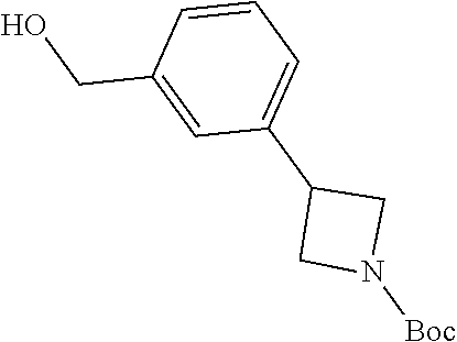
C(C1=CC(C2CN([Boc])C2)=CC=C1)O
